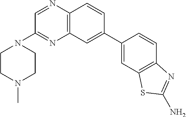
C12=C(C=CC(C3=CC4=C(C=C3)N=C(N)S4)=C1)N=CC(N1CCN(C)CC1)=N2
